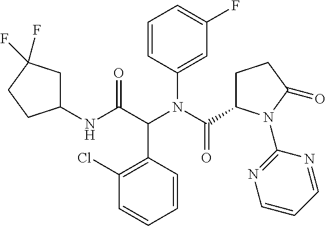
C1=CC(C(C(NC2CC(F)(F)CC2)=O)N(C2=CC(F)=CC=C2)C(=O)C2CCC(=O)N2C2=NC=CC=N2)=C(Cl)C=C1
